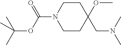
C1CC(OC)(CN(C)C)CCN1C(OC(C)(C)C)=O
